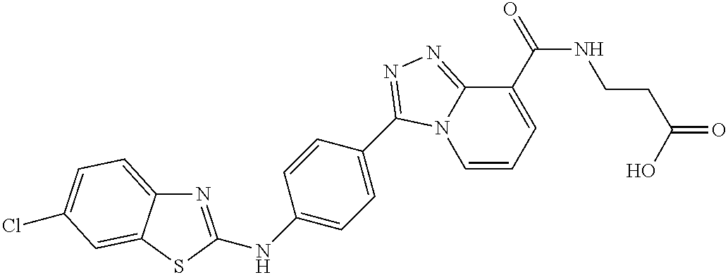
N1=C(NC2=CC=C(C3=NN=C4C(C(NCCC(O)=O)=O)=CC=CN43)C=C2)SC2=CC(Cl)=CC=C12
